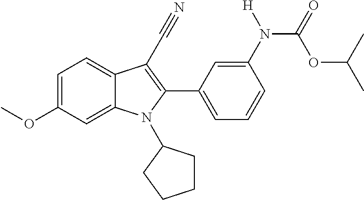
C1=C(OC)C=C2C(=C1)C(C#N)=C(C1=CC=CC(N(C(OC(C)C)=O)[H])=C1)N2C1CCCC1
